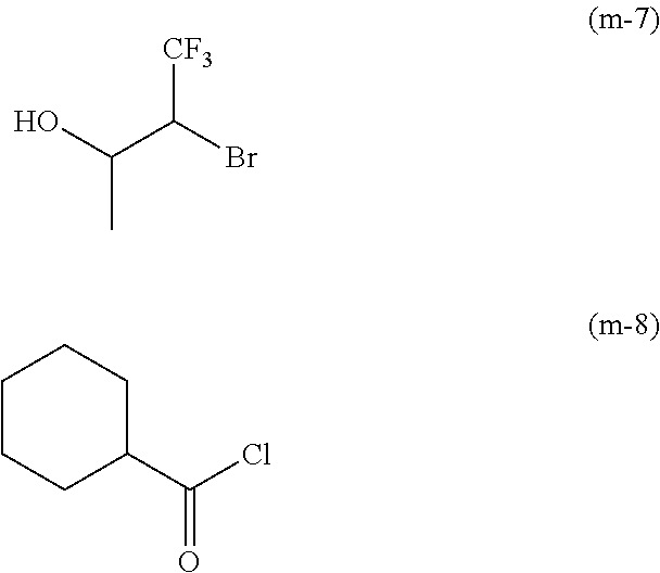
C(C(Br)[CF3])(O)C.C1CCC(C(Cl)=O)CC1
